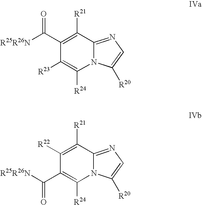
C1(C([R25R26N])=O)=C([R21])C2=NC=C([R20])N2C([R24])=C1[R23].C1([R22])=C([R21])C2=NC=C([R20])N2C([R24])=C1C([R25R26N])=O
